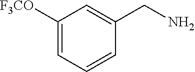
C1([F3CO])=CC=CC(CN)=C1
